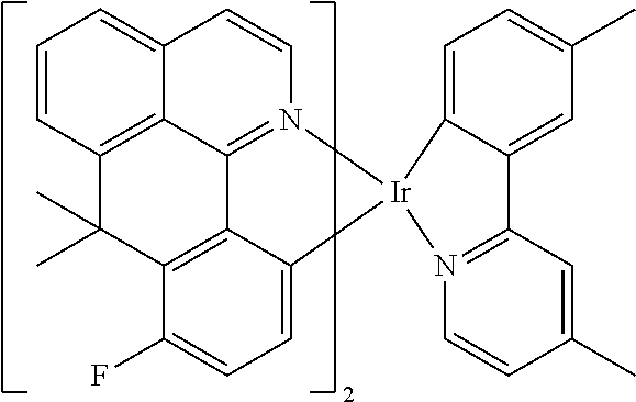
C12=N3C=CC4=CC=CC(=C14)C(C)(C)C1=C2C(=CC=C1F)[Ir]31N2=C(C3=CC(C)=CC=C31)C=C(C)C=C2
